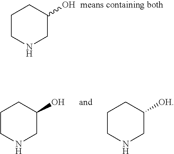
C1CNCC(O)C1.C1CNCC(O)C1.C1CNCC([OH])C1
